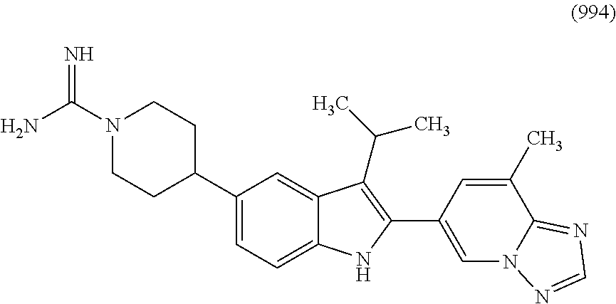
C1=C(C2CCN(C(N)=N)CC2)C=C2C(=C1)NC(C1=CN3C(=NC=N3)C(C)=C1)=C2C(C)C
